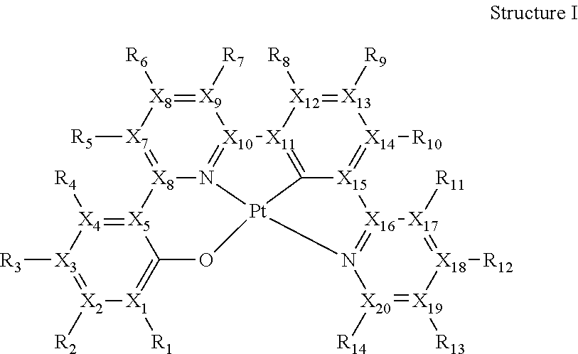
[X9]1([R7])=[X8]([R6])[X7]([R5])=[X8]2N3=[X10]1[X11]1=C4[X15](=[X14]([R10])[X13]([R9])=[X12]1[R8])[X16]1=N([X20]([R14])=[X19]([R13])[X18]([R12])=[X17]1[R11])[Pt]34OC1=[X1]([R1])[X2]([R2])=[X3]([R3])[X4]([R4])=[X5]21
